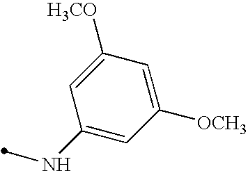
C1([OCH3])=CC([H3CO])=CC(NC)=C1
